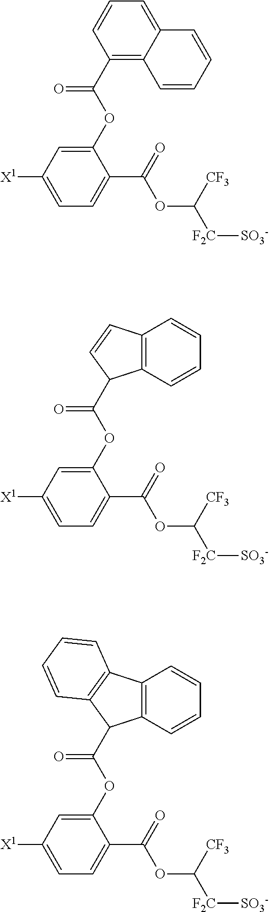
C1(OC(C2=C3C(=CC=C2)C=CC=C3)=O)=CC([X1])=CC=C1C(=O)OC([CF3])[F2C][SO3-].C1(OC(=O)C2C3=C(C=CC=C3)C=C2)=CC([X1])=CC=C1C(=O)OC([CF3])[F2C][SO3-].C1(OC(=O)C2C3=C(C=CC=C3)C3=C2C=CC=C3)=CC([X1])=CC=C1C(=O)OC([CF3])[F2C][SO3-]
